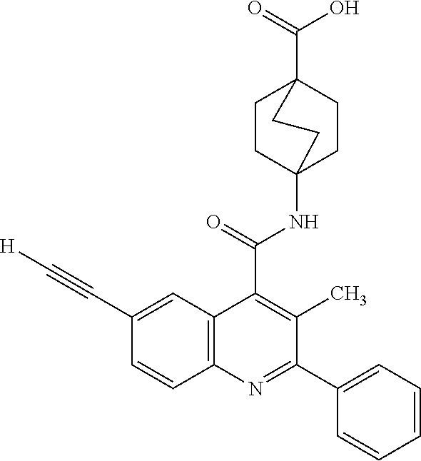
C1CC2(NC(C3=C(C)C(C4=CC=CC=C4)=NC4=C3C=C(C#C[H])C=C4)=O)CCC1(C(=O)O)CC2
